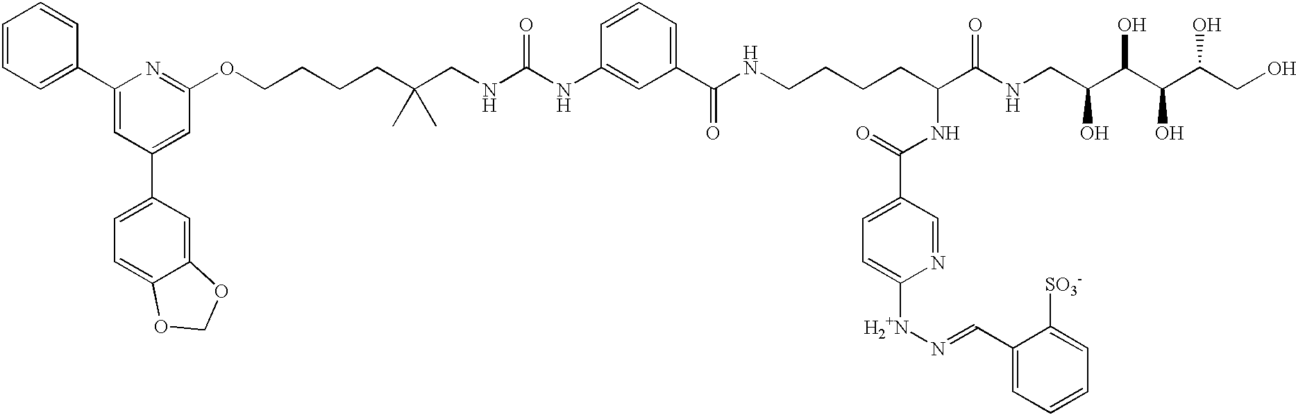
C1=CC=C(C2=CC(C3=CC=C4C(=C3)OCO4)=CC(OCCCCC(CNC(NC3=CC(C(NCCCCC(C(NCC(C(C(C(CO)O)O)O)O)=O)NC(=O)C4=CC=C([H2+N]N=CC5=CC=CC=C5[SO3-])N=C4)=O)=CC=C3)=O)(C)C)=N2)C=C1
